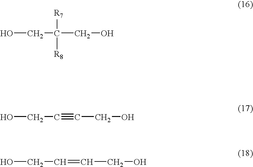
OCC(CO)([R7])[R8].OCC#CCO.OCC=CCO
